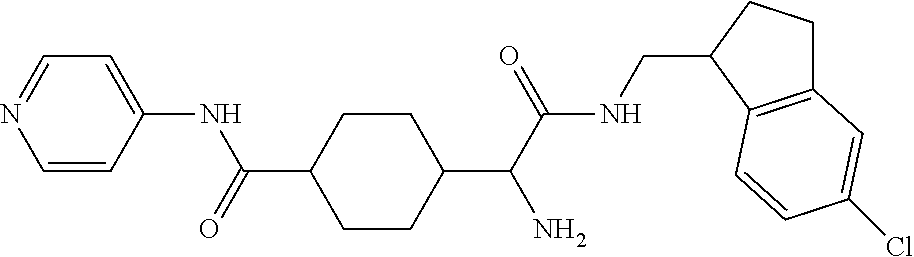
C1=CC(NC(=O)C2CCC(C(C(NCC3C4=C(CC3)C=C(Cl)C=C4)=O)N)CC2)=CC=N1
